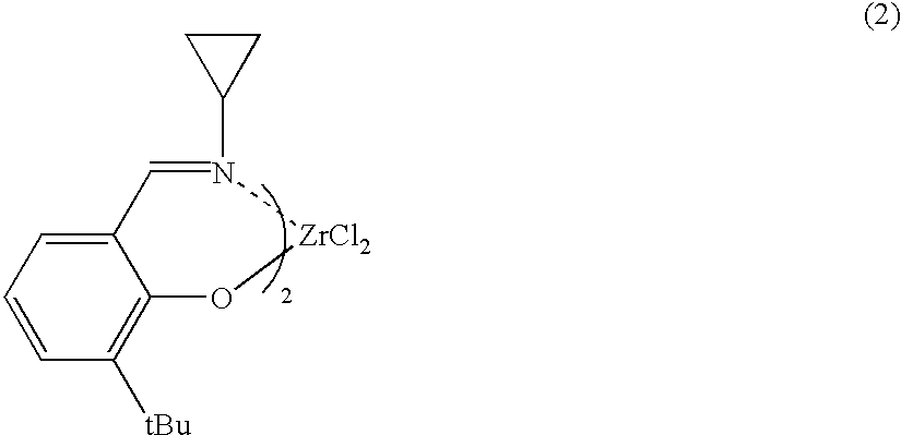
C1C(N2=CC3=CC=CC([tBu])=C3O[ZrCl2]2)C1
